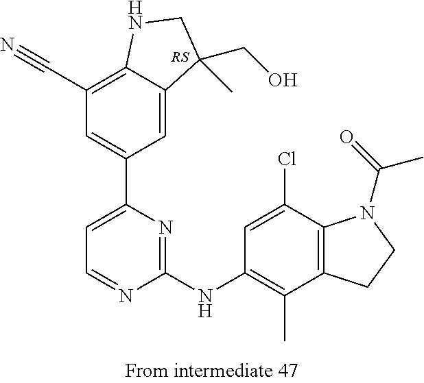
C12=C(C#N)C=C(C3=CC=NC(NC4=C(C)C5=C(C(Cl)=C4)N(C(=O)C)CC5)=N3)C=C1C(CO)(C)CN2.[RS]
